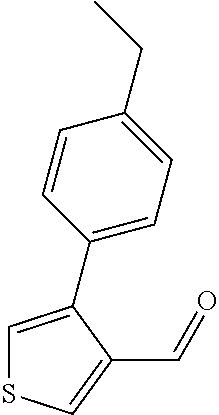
C1=C(C2=CC=C(CC)C=C2)C(C=O)=CS1
